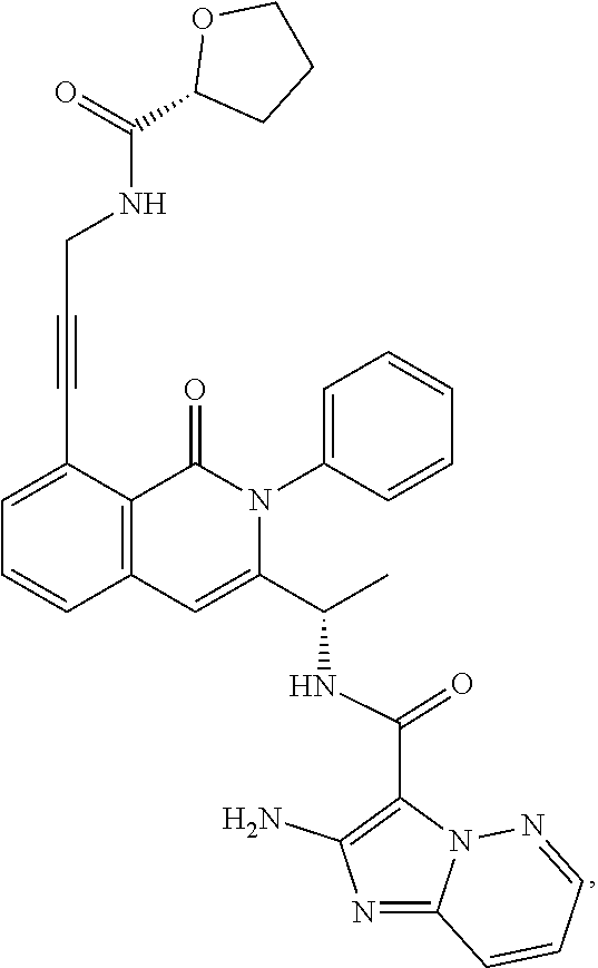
C1=C(C#CCNC(C2CCCO2)=O)C2=C(C=C1)C=C(C(C)NC(C1=C(N)N=C3N1N=CC=C3)=O)N(C1=CC=CC=C1)C2=O
